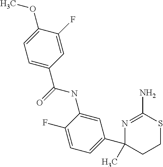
CC1(C2=CC=C(F)C(NC(C3=CC=C(OC)C(F)=C3)=O)=C2)N=C(N)SCC1
